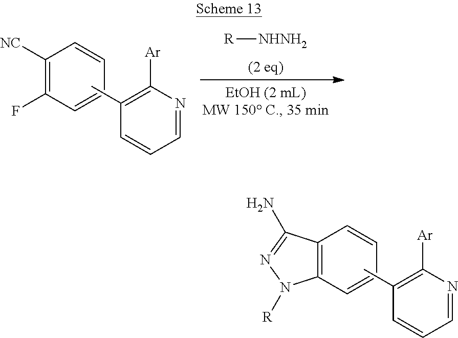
[R][NHNH2].C1([NC])=C(F)C=CC=C1.C1(C)=C([Ar])N=CC=C1.C12=C(C=CC=C1)N([R])N=C2N.C1(C)=C([Ar])N=CC=C1
